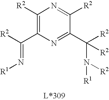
C1([R2])=C(C([R2])=N[R1])N=C(C([R2])(N([R2])[R1])[R2])C([R2])=N1
